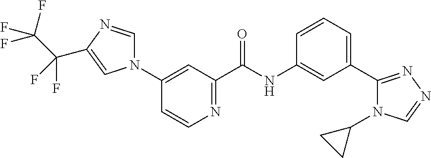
C1(N2C=NC(C(C(F)(F)F)(F)F)=C2)=CC(C(NC2=CC(C3=NN=CN3C3CC3)=CC=C2)=O)=NC=C1
